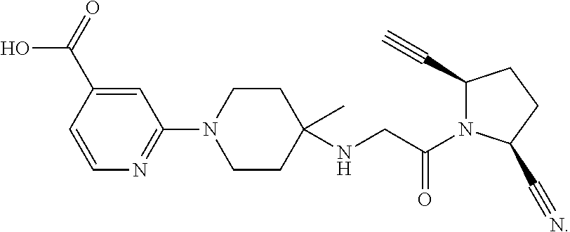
C1=CN=C(N2CCC(C)(NCC(=O)N3C(C#C)CCC3C#N)CC2)C=C1C(=O)O
